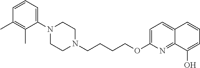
C1N(CCCCOC2=CC=C3C(=N2)C(O)=CC=C3)CCN(C2=CC=CC(C)=C2C)C1
